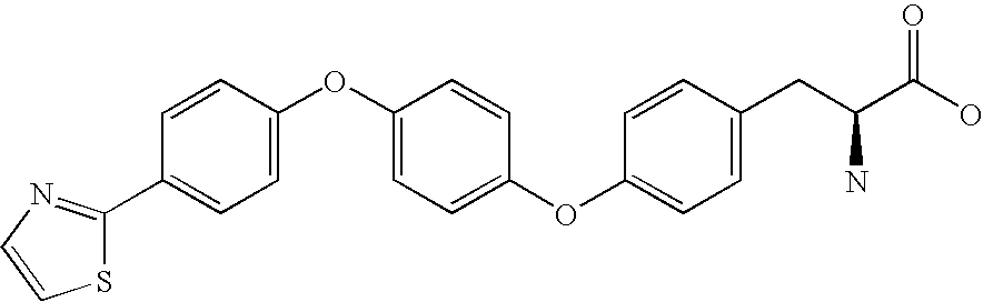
C1(C2=CC=C(OC3=CC=C(OC4=CC=C(CC(C(O)=O)N)C=C4)C=C3)C=C2)=NC=CS1
